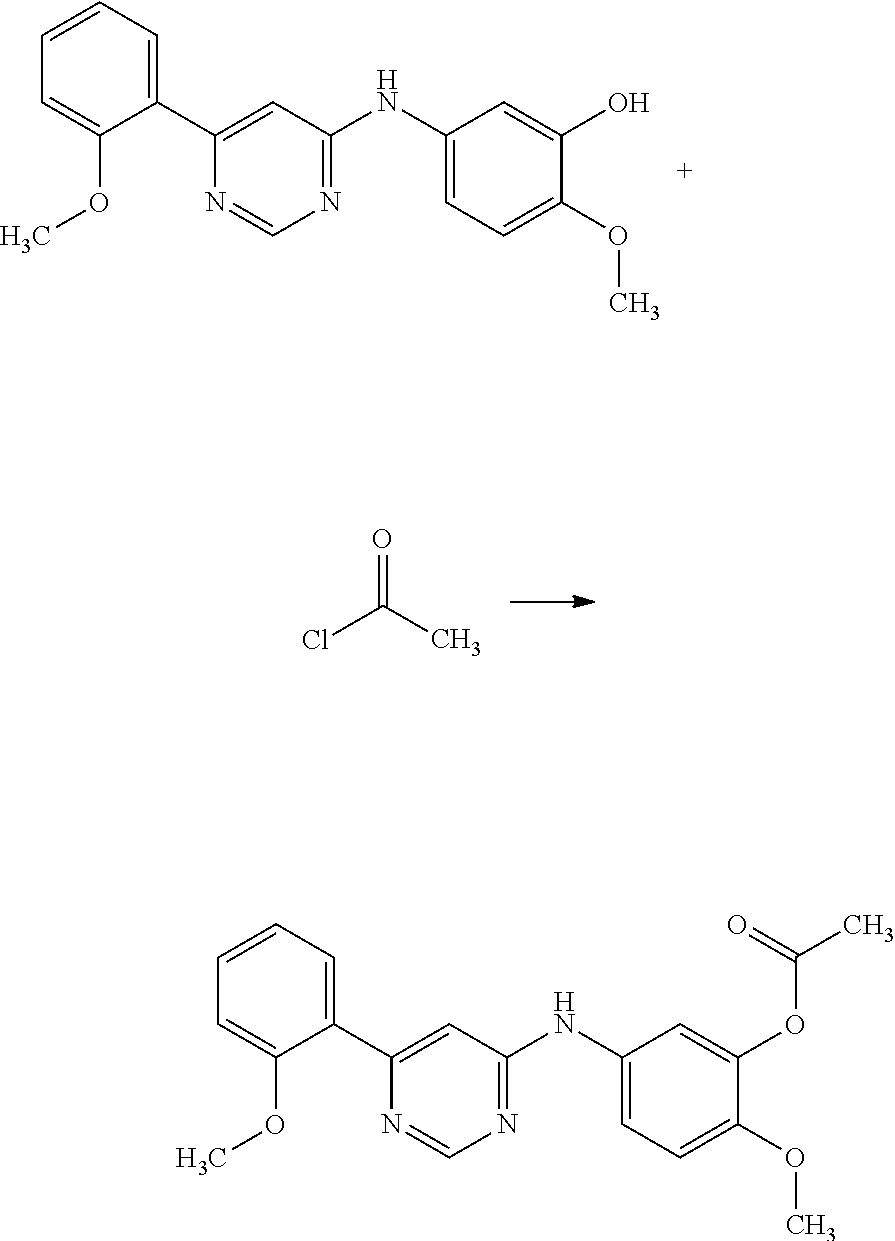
C1(C2=CC(NC3=CC=C(OC)C(O)=C3)=NC=N2)=CC=CC=C1OC.O=C(C)Cl.C1(C2=CC(NC3=CC=C(OC)C(OC(C)=O)=C3)=NC=N2)=CC=CC=C1OC
